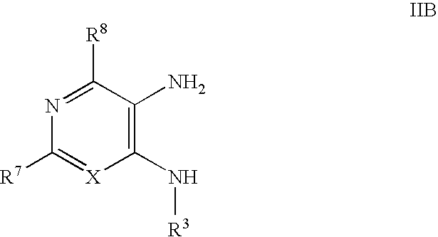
C1(N)=C(N[R3])[X]=C([R7])N=C1[R8]
